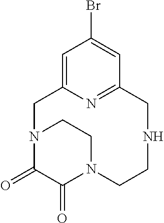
N12CC3=CC(Br)=CC(=N3)CNCCN(C(=O)C1=O)CC2
